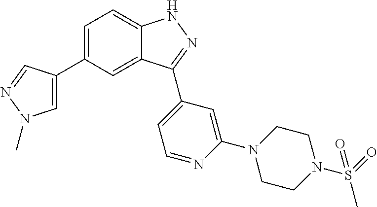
C1=C(C2=CN(C)N=C2)C=C2C(=C1)NN=C2C1=CC=NC(N2CCN(S(=O)(C)=O)CC2)=C1
